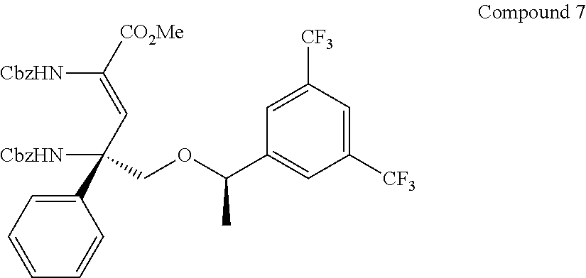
[CbzHN]C([CO2Me])=CC([CbzHN])(COC(C1=CC([CF3])=CC([CF3])=C1)C)C1=CC=CC=C1
